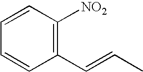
C1=CC(C=CC)=C([NO2])C=C1
